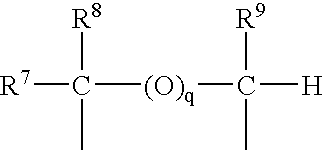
[R7]C(C)([R8])[(O)q]C([H])([R9])C
